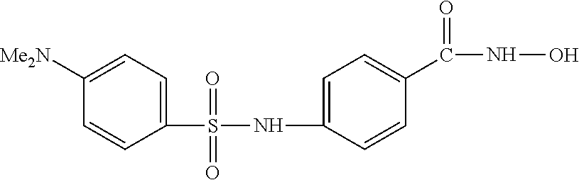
C1([Me2N])=CC=C(S(=O)(=O)NC2=CC=C(C(NO)=O)C=C2)C=C1
